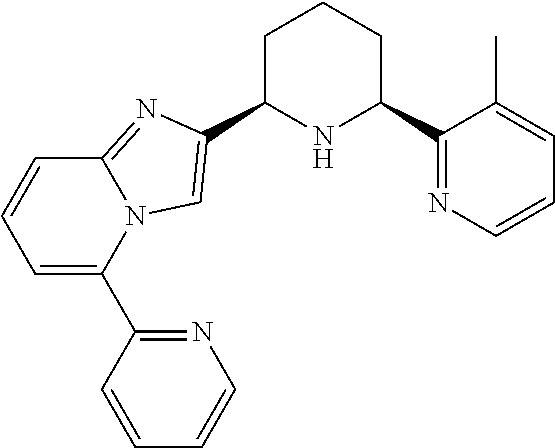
C1C(C2=CN3C(=N2)C=CC=C3C2=NC=CC=C2)NC(C2=NC=CC=C2C)CC1
